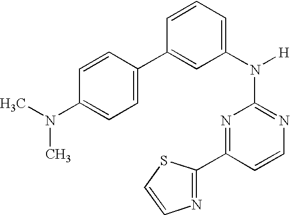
N1=C(N([H])C2=CC=CC(C3=CC=C(N(C)C)C=C3)=C2)N=C(C2=NC=CS2)C=C1
